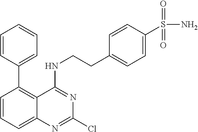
C1=CC=CC=C1C1=C2C(=CC=C1)N=C(Cl)N=C2NCCC1=CC=C(S(N)(=O)=O)C=C1
